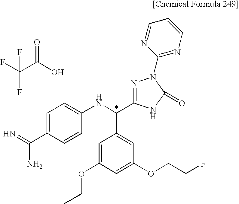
C(C(O)=O)(F)(F)F.C1=C(C(=N)N)C=CC(NC(C2=CC(OCCF)=CC(OCC)=C2)C2=NN(C3=NC=CC=N3)C(=O)N2)=C1
